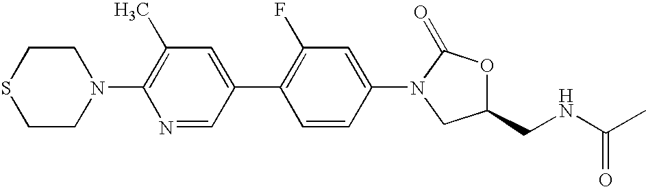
N1(C2=C(C)C=C(C3=C(F)C=C(N4C(=O)OC(CNC(C)=O)C4)C=C3)C=N2)CCSCC1
